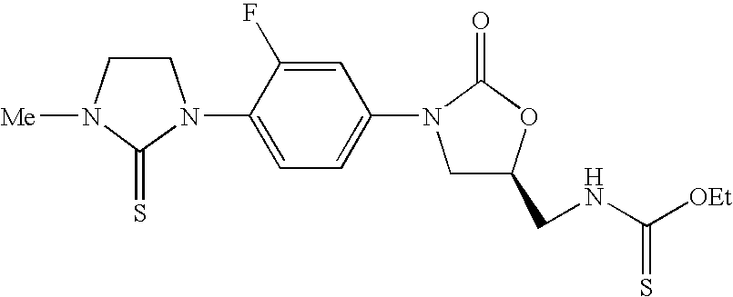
C1CN([Me])C(=S)N1C1=CC=C(N2CC(CNC([OEt])=S)OC2=O)C=C1F
